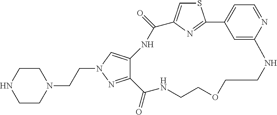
C(CN1CCNCC1)N1C=C2C(=N1)C(=O)NCCOCCNC1=CC(=CC=N1)C1=NC(=CS1)C(=O)N2
